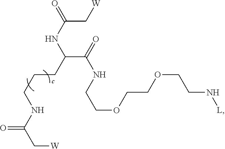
C(C(=O)NCCOCCOCCN[L])(NC(C[W])=O)CCCNC(C[W])=O
